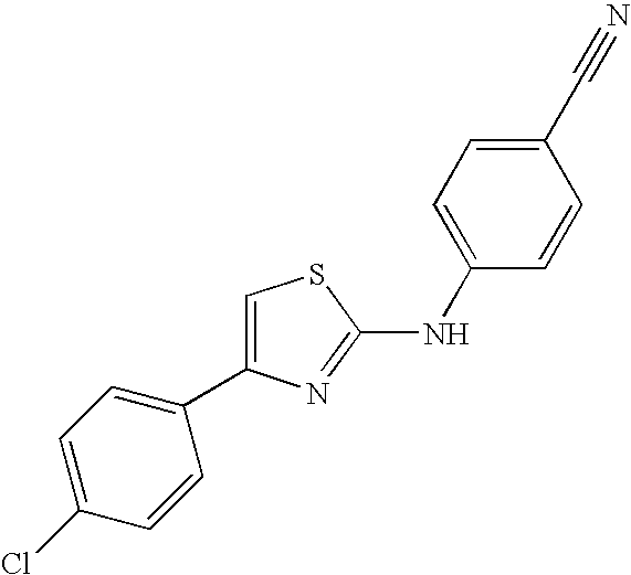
C1=C(NC2=NC(C3=CC=C(Cl)C=C3)=CS2)C=CC(C#N)=C1
